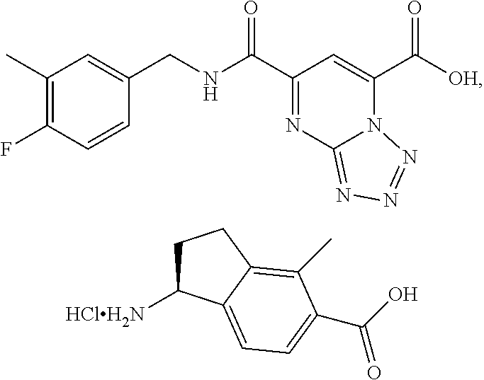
C1(C)=C(F)C=CC(CNC(C2=NC3=NN=NN3C(C([OH])=O)=C2)=O)=C1.C1C([HClH2N])C2=CC=C(C(O)=O)C(C)=C2C1
